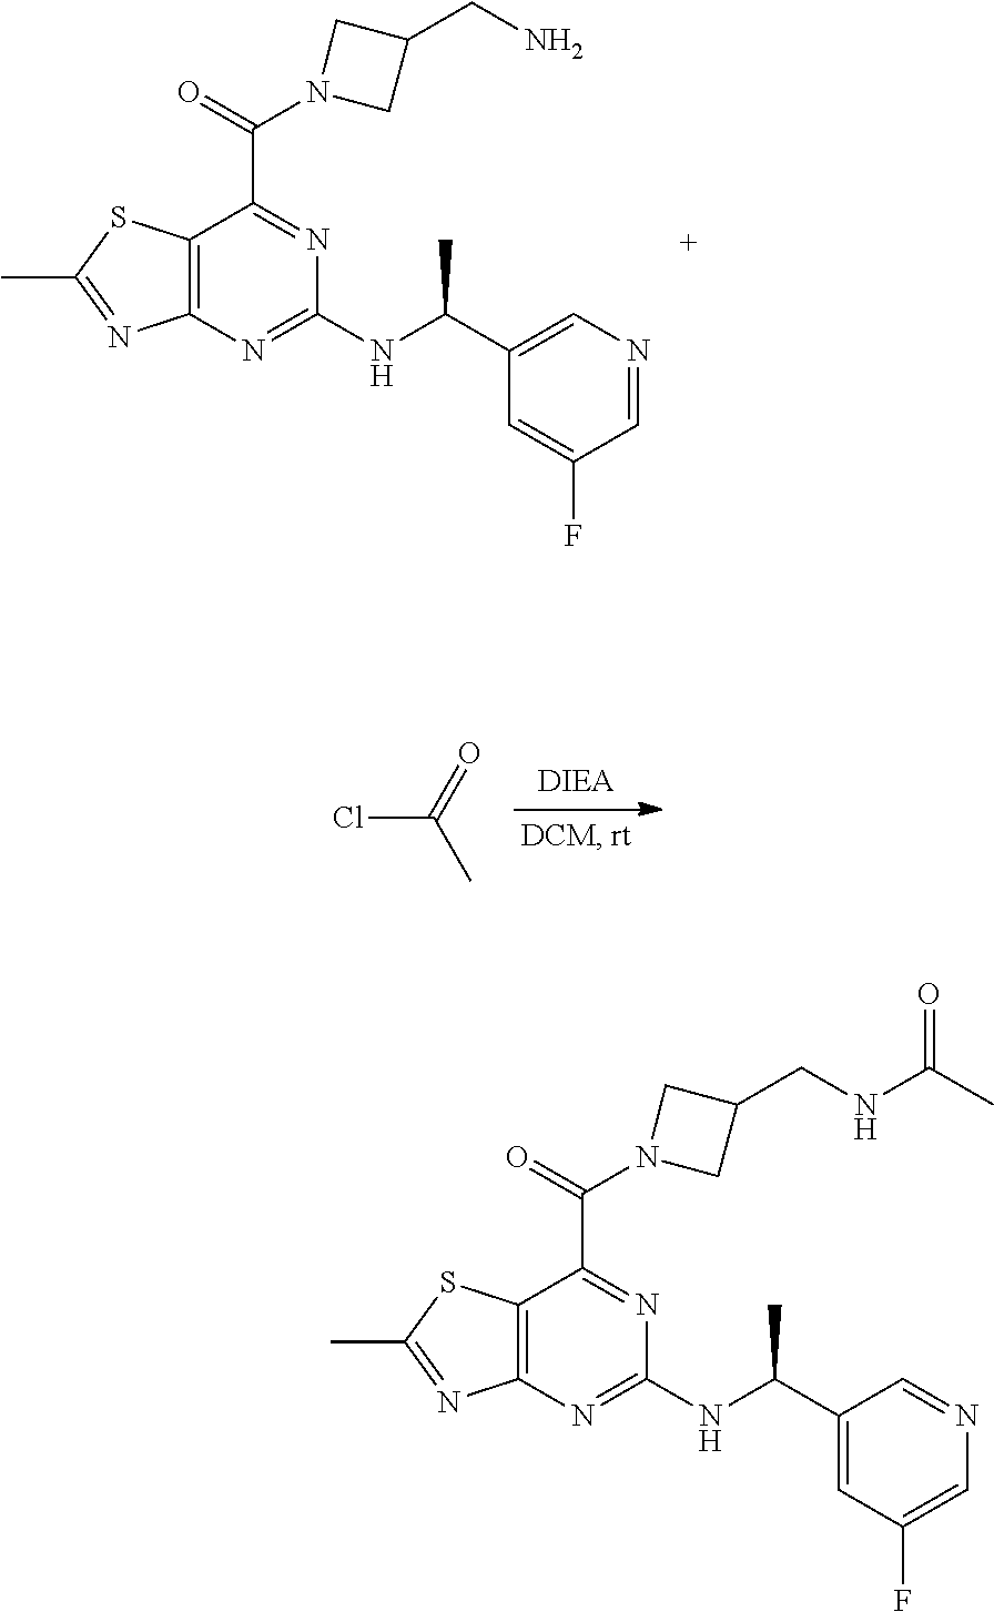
C1(C(NC2=NC3=C(C(C(=O)N4CC(CNC(C)=O)C4)=N2)SC(C)=N3)C)=CC(F)=CN=C1.C1(C(NC2=NC3=C(C(C(=O)N4CC(CN)C4)=N2)SC(C)=N3)C)=CN=CC(F)=C1.ClC(=O)C
